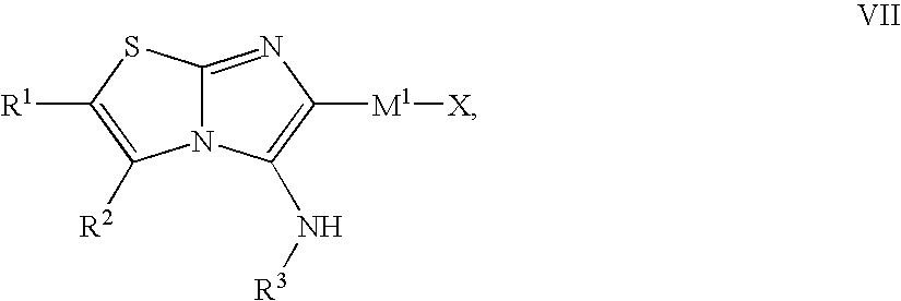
N12C(=NC([M1][X])=C1N[R3])SC([R1])=C2[R2]
